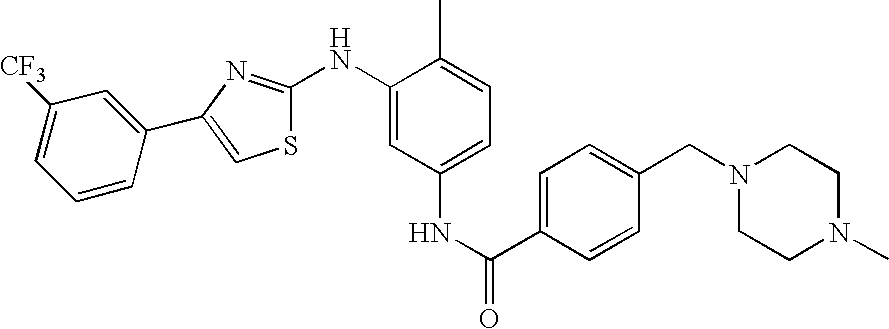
C1=CC(C2=CSC(NC3=CC(NC(=O)C4=CC=C(CN5CCN(C)CC5)C=C4)=CC=C3C)=N2)=CC([CF3])=C1
